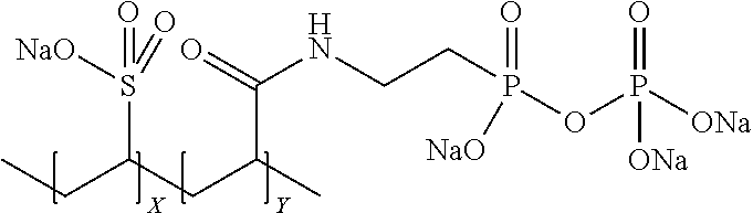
CCC(CC(C)C(=O)NCCP(OP([ONa])(=O)[ONa])(=O)[NaO])S([NaO])(=O)=O
